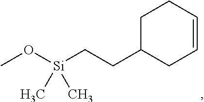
C1C(CC[Si](OC)(C)C)CC=CC1
